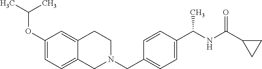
C1(OC(C)C)=CC=C2C(=C1)CCN(CC1=CC=C(C(NC(C3CC3)=O)C)C=C1)C2
